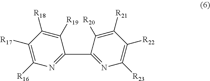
C1([R16])=C([R17])C([R18])=C([R19])C(C2=NC([R23])=C([R22])C([R21])=C2[R20])=N1
